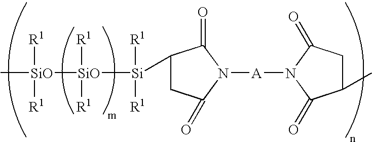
C1([Si]([R1])([R1])[SiO]([R1])([R1])[SiO](C)([R1])[R1])CC(=O)N([A]N2C(=O)C(C)CC2=O)C1=O
